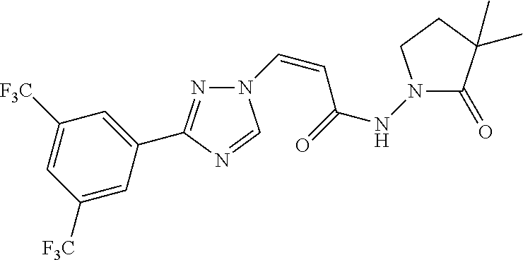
N1=C(C2=CC([F3C])=CC([F3C])=C2)N=CN1C=CC(NN1C(=O)C(C)(C)CC1)=O
